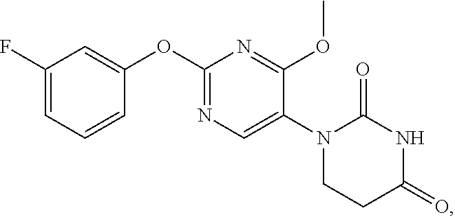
C1(F)=CC=CC(OC2=NC=C(N3CCC(=O)NC3=O)C(OC)=N2)=C1
